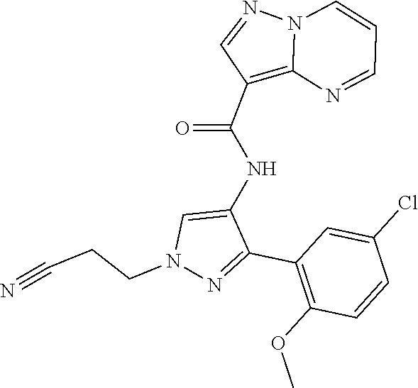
N12C(=C(C(NC3=CN(CCC#N)N=C3C3=C(OC)C=CC(Cl)=C3)=O)C=N1)N=CC=C2
